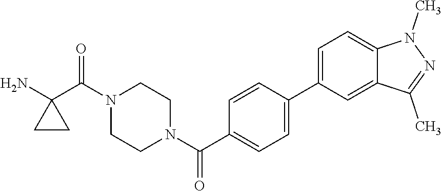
NC1(C(N2CCN(C(=O)C3=CC=C(C4=CC=C5C(=C4)C(C)=NN5C)C=C3)CC2)=O)CC1
